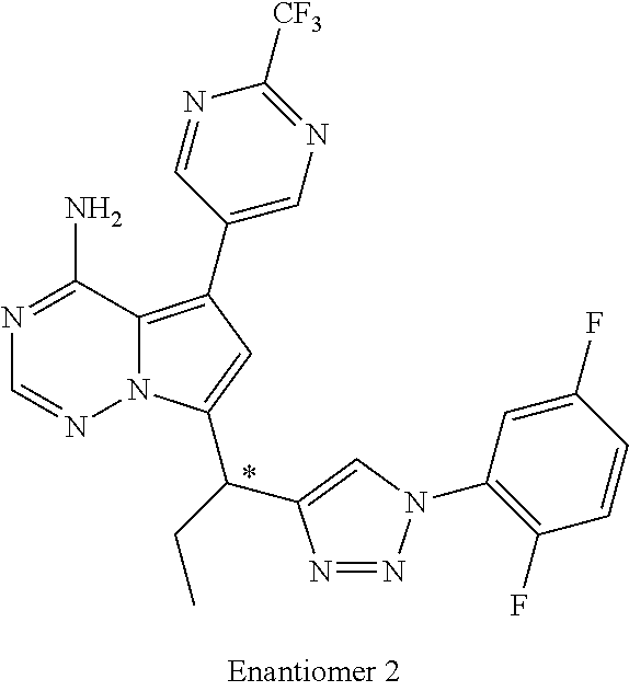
C1(C2=C3N(C(C(C4=CN(C5=C(F)C=CC(F)=C5)N=N4)CC)=C2)N=CN=C3N)=CN=C([CF3])N=C1
